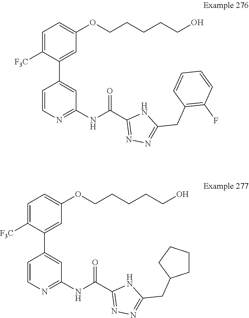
N1C(CC2=C(F)C=CC=C2)=NN=C1C(NC1=NC=CC(C2=CC(OCCCCCO)=CC=C2[F3C])=C1)=O.N(C1=NC=CC(C2=CC(OCCCCCO)=CC=C2[F3C])=C1)C(C1=NN=C(CC2CCCC2)N1)=O
